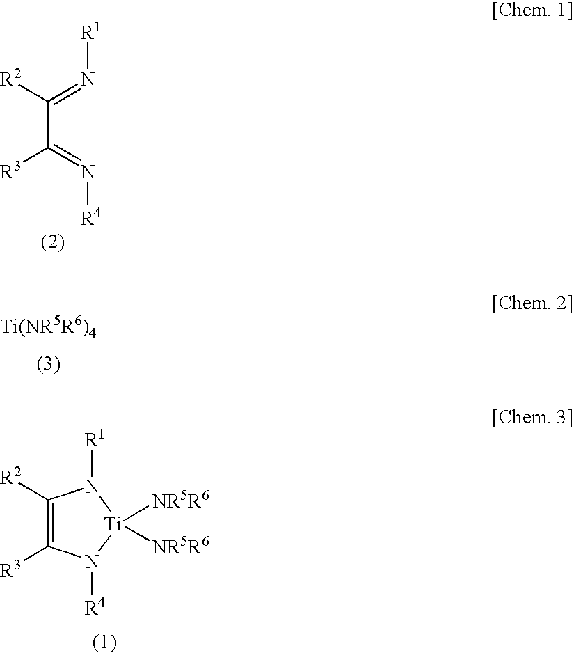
C(C(=N[R4])[R3])([R2])=N[R1].C1([R2])=C([R3])N([R4])[Ti]([NR5R6])([NR5R6])N1[R1]
